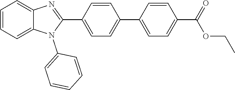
C1(C2=NC3=CC=CC=C3N2C2=CC=CC=C2)=CC=C(C2=CC=C(C(=O)OCC)C=C2)C=C1
